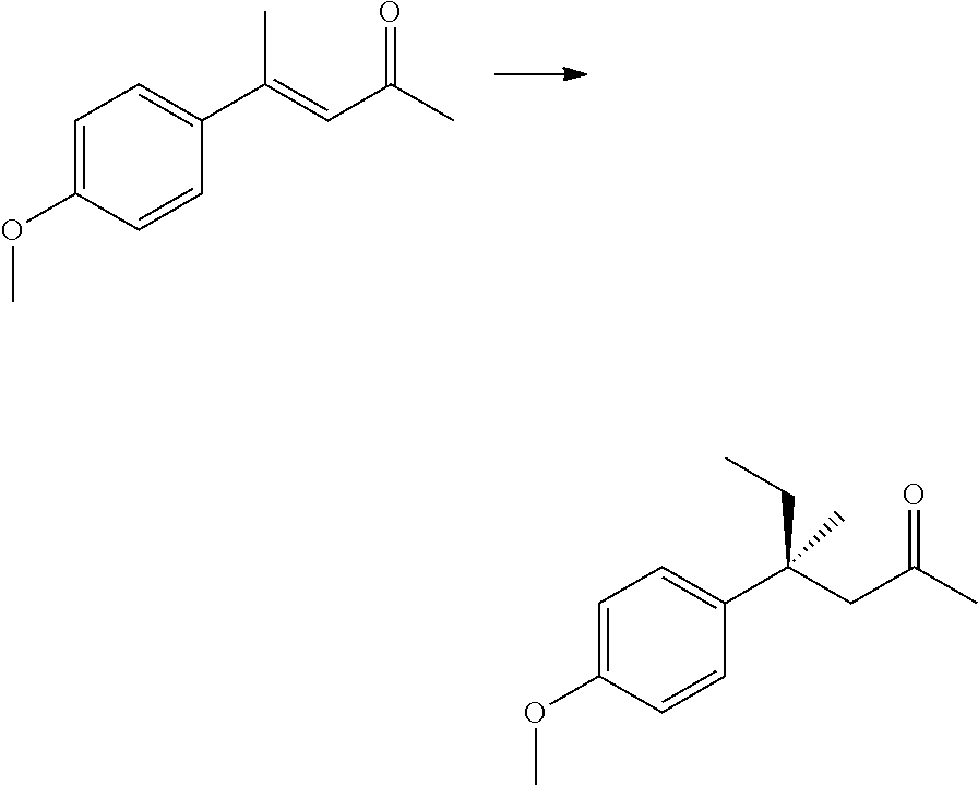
C1(C(=CC(C)=O)C)=CC=C(OC)C=C1.C1(C(CC(C)=O)(CC)C)=CC=C(OC)C=C1
